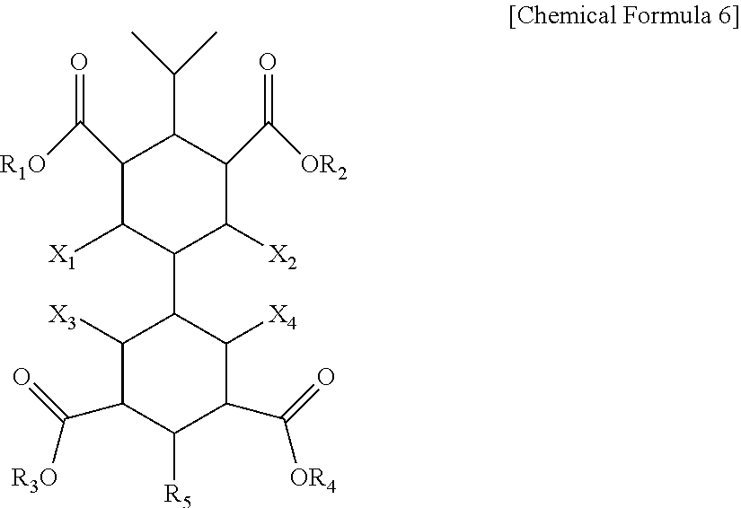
C1(C([R1O])=O)C([X1])C(C2C([X3])C(C([R3O])=O)C([R5])C(C([OR4])=O)C2[X4])C([X2])C(C([OR2])=O)C1C(C)C
